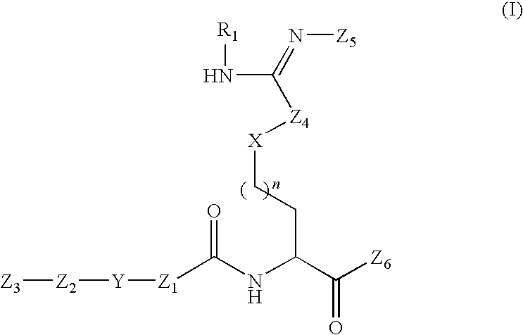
[Z1](C(NC(C([Z6])=O)CC[X][Z4]C(=N[Z5])N[R1])=O)[Y][Z2][Z3]
